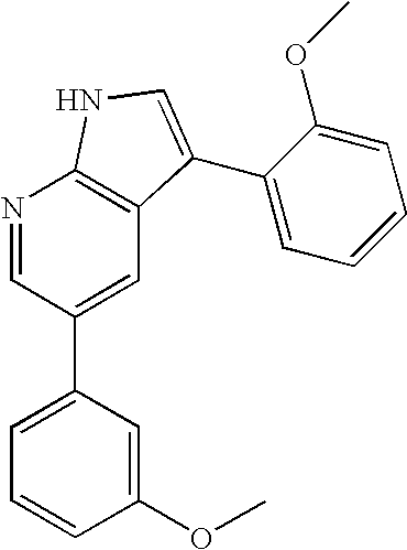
C1(OC)=CC(C2=CC3=C(N=C2)NC=C3C2=CC=CC=C2OC)=CC=C1
